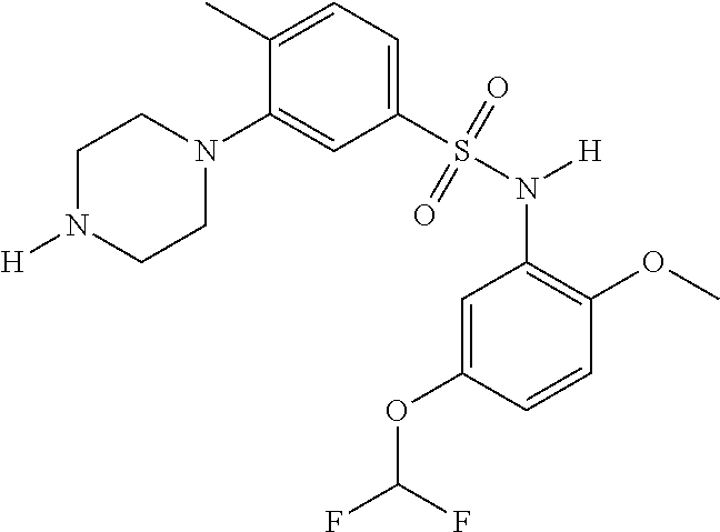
C1N([H])CCN(C2=CC(S(N(C3=C(OC)C=CC(OC(F)F)=C3)[H])(=O)=O)=CC=C2C)C1
